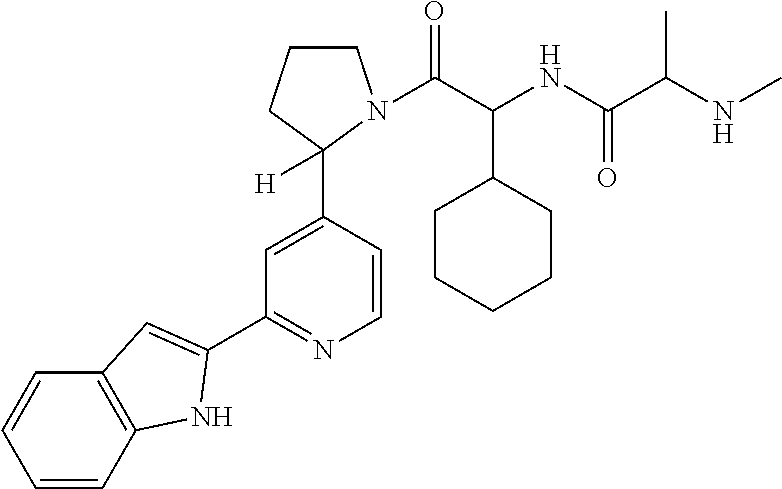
C1=CC(C2([H])CCCN2C(C(NC(C(NC)C)=O)C2CCCCC2)=O)=CC(C2=CC3=C(C=CC=C3)N2)=N1
